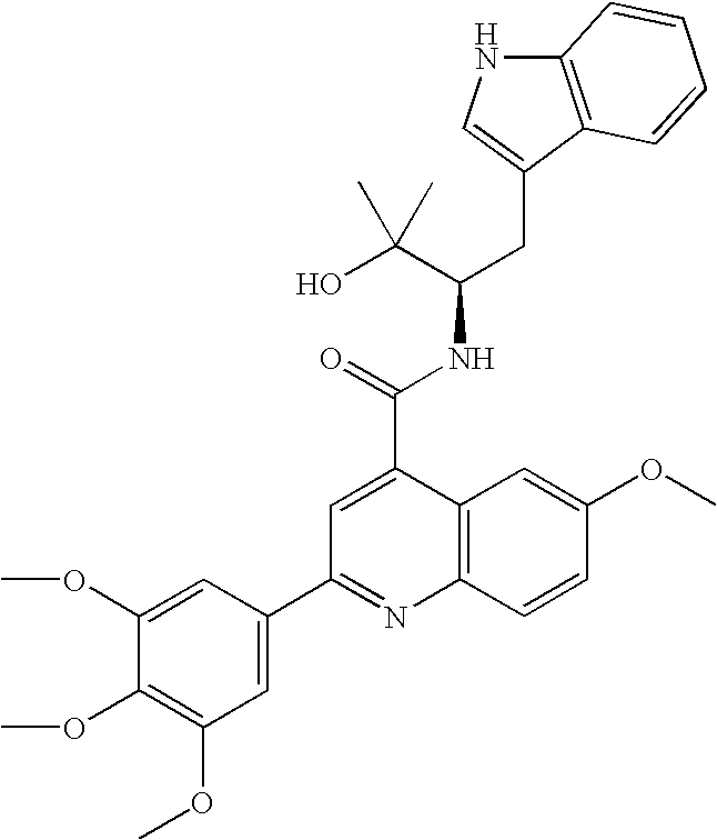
C12=C(C(CC(C(O)(C)C)NC(=O)C3=CC(C4=CC(OC)=C(OC)C(OC)=C4)=NC4=C3C=C(OC)C=C4)=CN1)C=CC=C2
